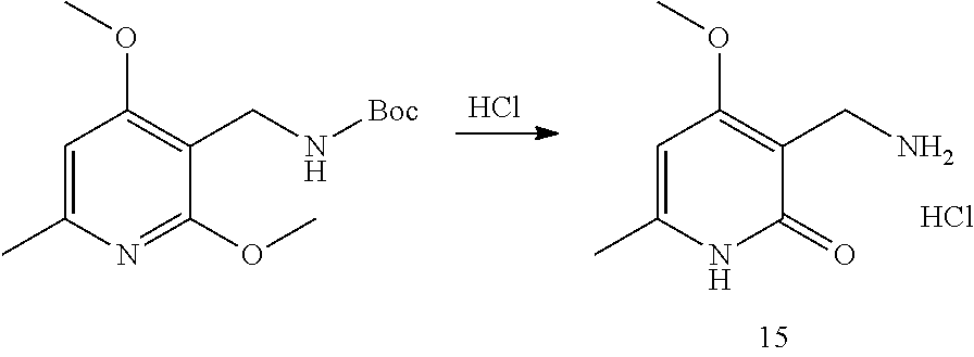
C1=C(C)NC(=O)C(CN)=C1OC.Cl.Cl.C1=C(C)N=C(OC)C(CN[Boc])=C1OC
